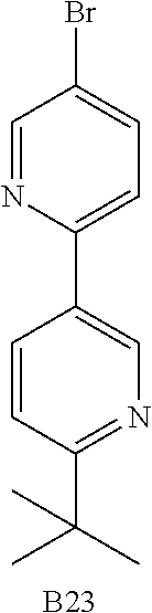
N1=C(C(C)(C)C)C=CC(C2=CC=C(Br)C=N2)=C1.[B23]
